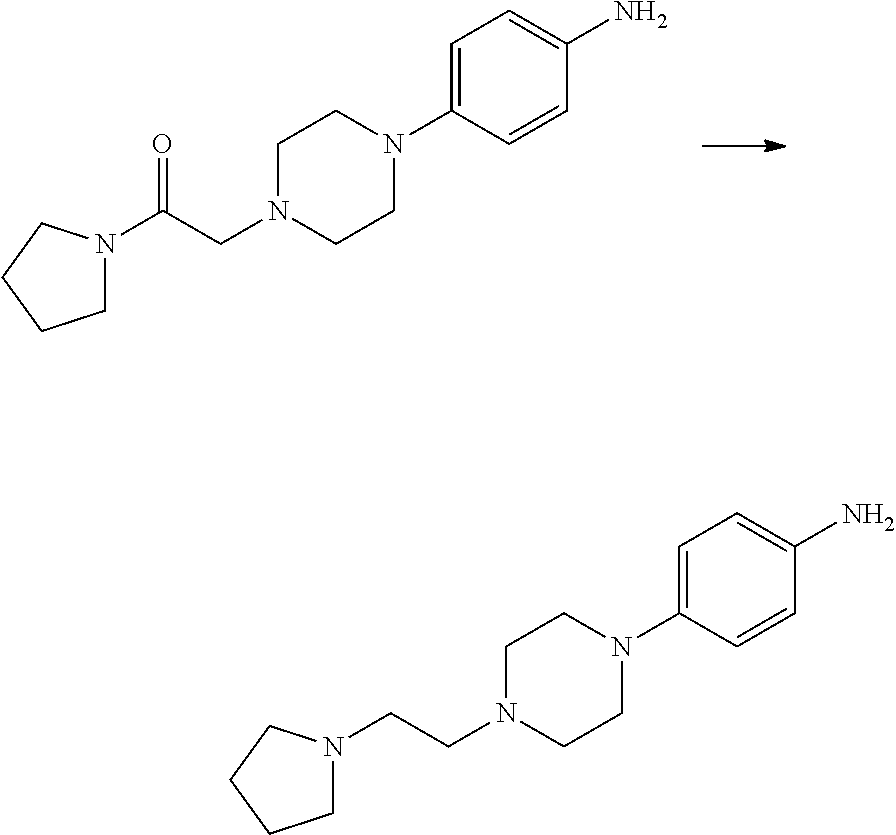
N1(C2=CC=C(N)C=C2)CCN(CC(=O)N2CCCC2)CC1.C1=C(N2CCN(CCN3CCCC3)CC2)C=CC(N)=C1
